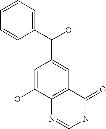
C1(C(O)C2=CC3=C(C(O)=C2)N=CNC3=O)=CC=CC=C1
